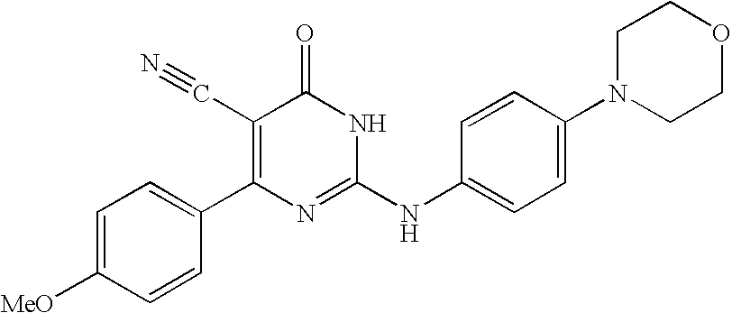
C1=CC(C2=C(C#N)C(=O)NC(NC3=CC=C(N4CCOCC4)C=C3)=N2)=CC=C1[MeO]
